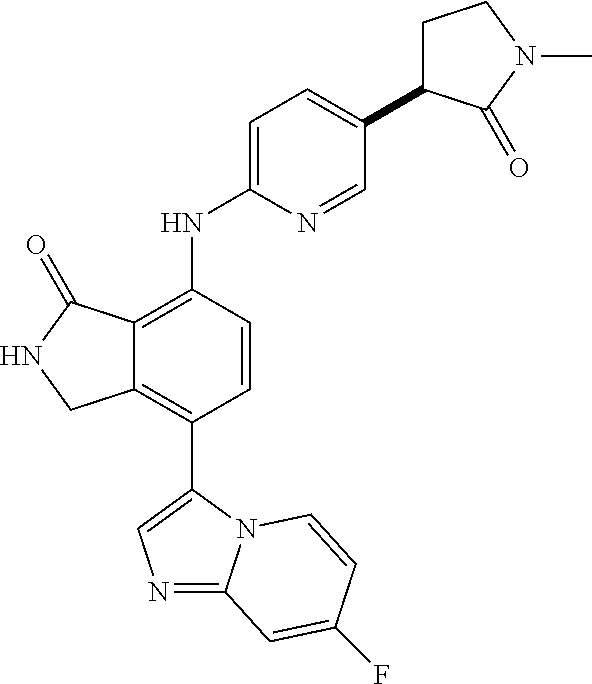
N1=C2N(C(C3=C4C(=C(NC5=CC=C(C6CCN(C)C6=O)C=N5)C=C3)C(=O)NC4)=C1)C=CC(F)=C2
